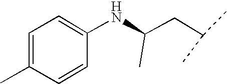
C1(NC(CC(C)C)C)=CC=C(C)C=C1
